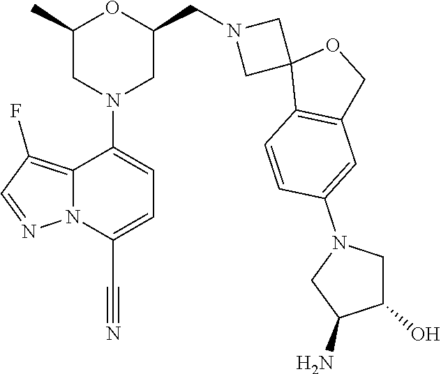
C1(C)CN(C2=CC=C(C#N)N3C2=C(F)C=N3)CC(CN2CC3(C2)C2=C(CO3)C=C(N3CC(N)C(O)C3)C=C2)O1
